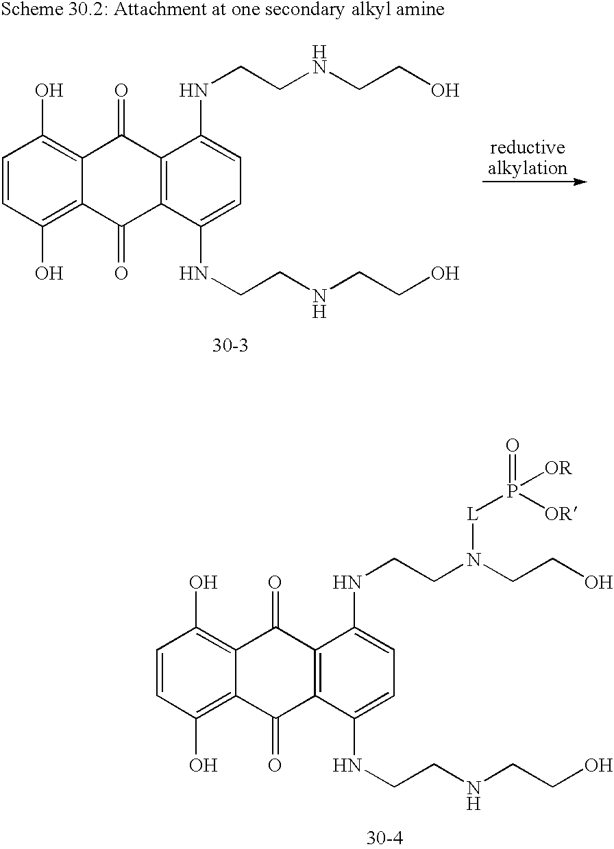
C1=CC(O)=C2C(=C1O)C(=O)C1=C(C2=O)C(NCCNCCO)=CC=C1NCCN(CCO)[L]P([OR])(=O)[OR].C1=CC(O)=C2C(=C1O)C(=O)C1=C(C2=O)C(NCCNCCO)=CC=C1NCCNCCO
